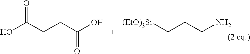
[(EtO)3Si]CCCN.OC(CCC(O)=O)=O
